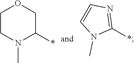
C1CN(C)C(*)CO1.C1=CN(C)C(*)=N1
